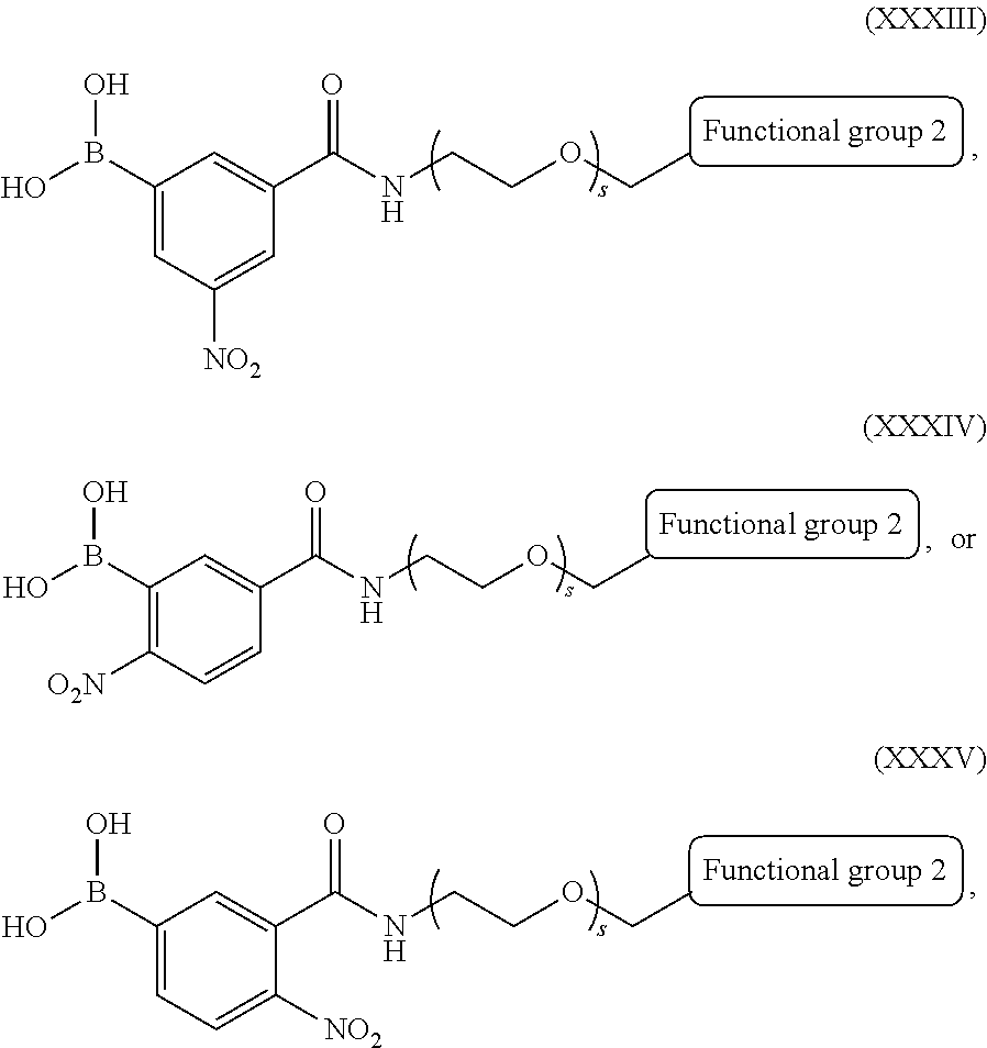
C1=C(B(O)O)C=C(C(NCCOCC)=O)C=C1[NO2].C1=CC([O2N])=C(B(O)O)C=C1C(NCCOCC)=O.C1=C(B(O)O)C=C(C(NCCOCC)=O)C([NO2])=C1
